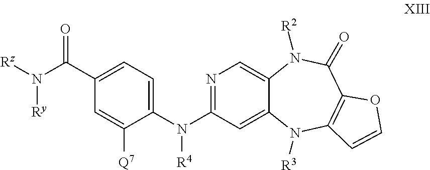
[Ry]N([Rz])C(C1=CC=C(N(C2=NC=C3C(=C2)N([R3])C2=C(C(=O)N3[R2])OC=C2)[R4])C([Q7])=C1)=O
